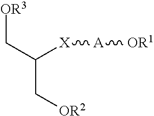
[OR3]CC([X][A][OR1])C[OR2]
